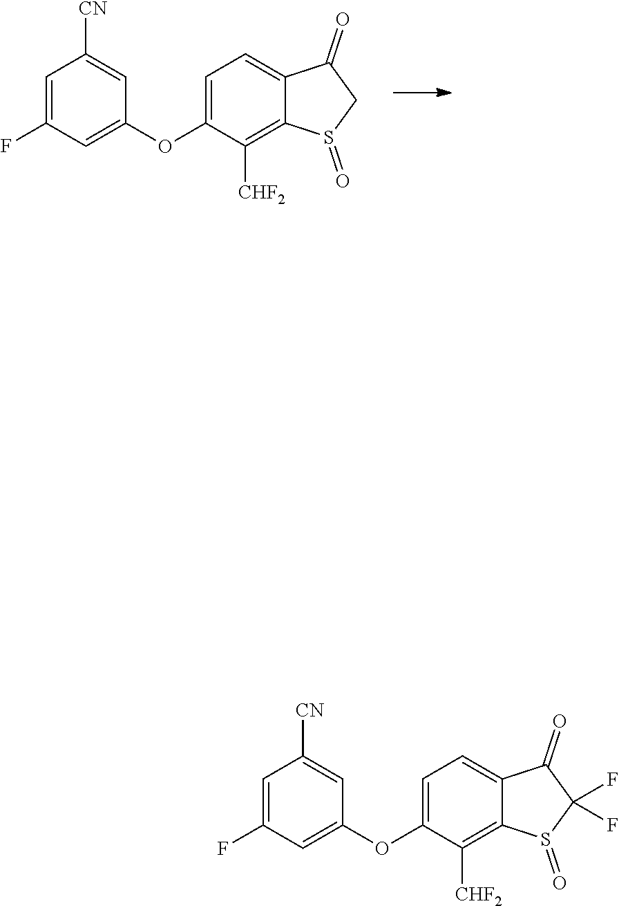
C1=C(F)C=C(OC2=CC=C3C(=C2[CHF2])S(=O)CC3=O)C=C1[CN].C1=C(F)C=C(OC2=CC=C3C(=C2[CHF2])S(=O)C(F)(F)C3=O)C=C1[CN]
